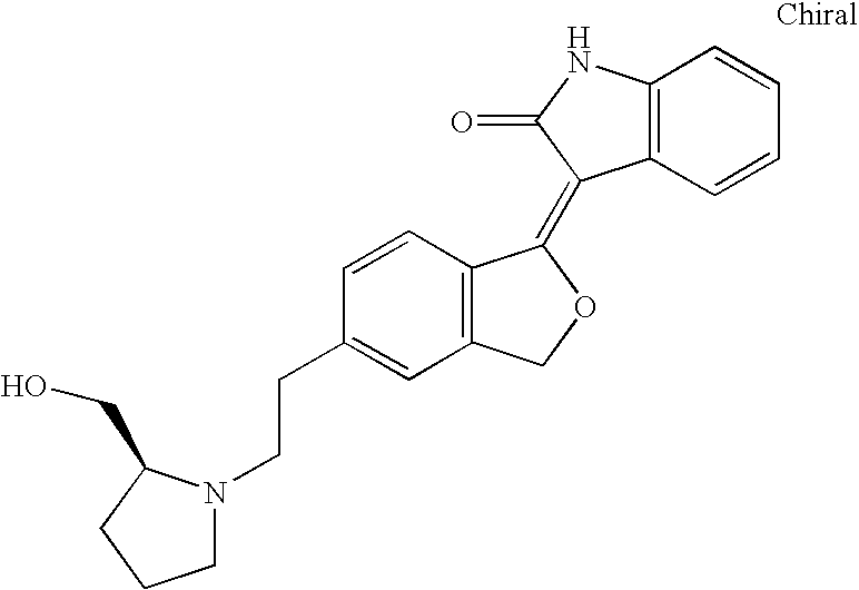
C12=C(C=CC=C1)C(=C1C3=C(CO1)C=C(CCN1CCCC1CO)C=C3)C(=O)N2
